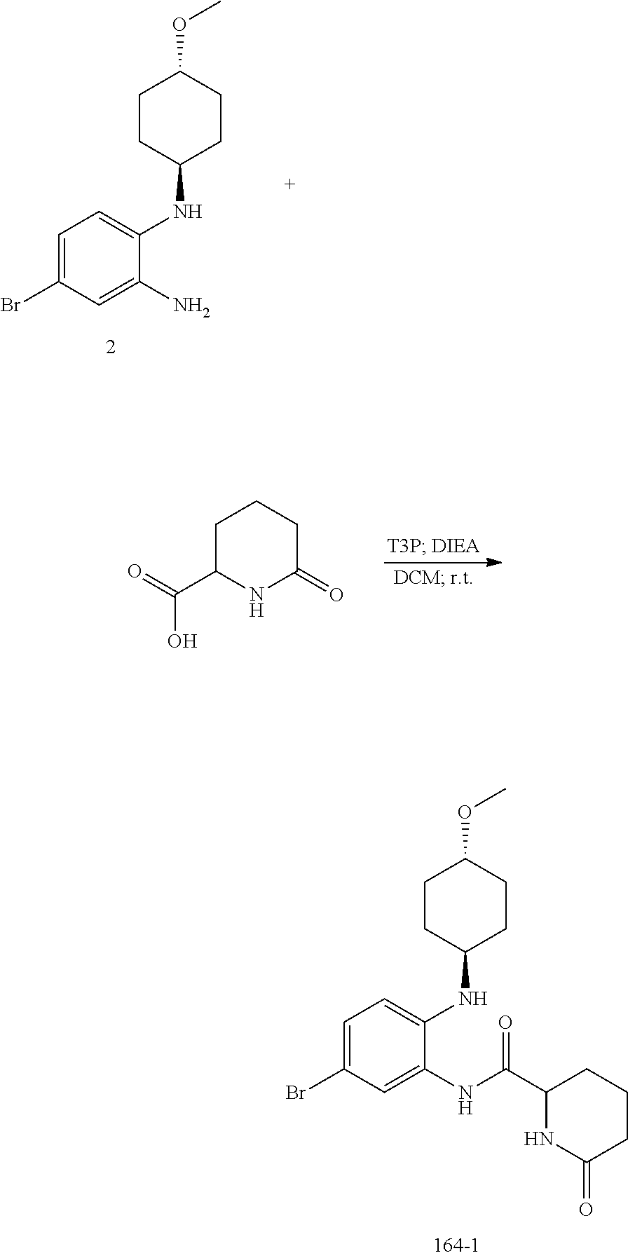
C1CC(NC2=CC=C(Br)C=C2N)CCC1OC.C1C(C(O)=O)NC(=O)CC1.C1CC(NC2=CC=C(Br)C=C2NC(=O)C2NC(=O)CCC2)CCC1OC
